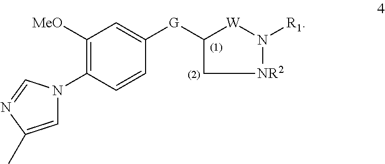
C1([G]C2=CC([MeO])=C(N3C=C(C)N=C3)C=C2)C[NR2]N([R1])[W]1
